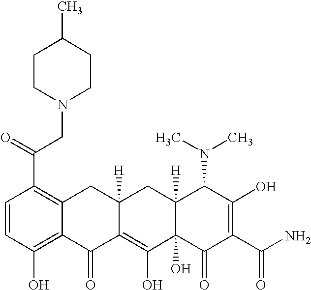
C1=CC(O)=C2C(=C1C(=O)CN1CCC(C)CC1)CC1([H])C(=C(O)C3(O)C([H])(C1)C(N(C)C)C(O)=C(C(N)=O)C3=O)C2=O
